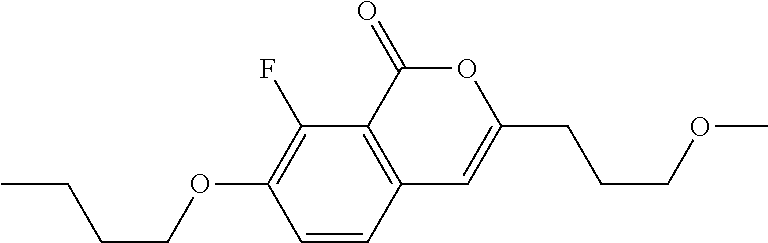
C1=CC2=C(C(F)=C1OCCCC)C(=O)OC(CCCOC)=C2
